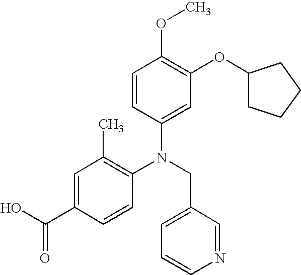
N(CC1=CC=CN=C1)(C1=C(C)C=C(C(O)=O)C=C1)C1=CC(OC2CCCC2)=C(OC)C=C1
